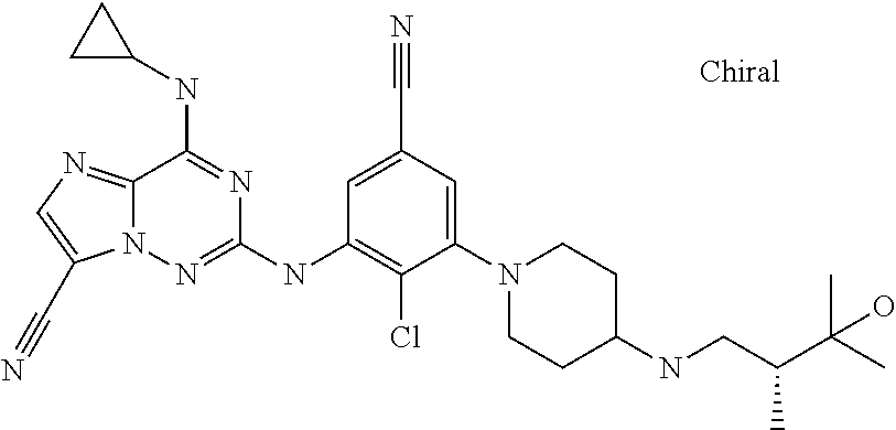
C12=NC=C(C#N)N1N=C(NC1=C(Cl)C(N3CCC(NCC(C(C)(C)O)C)CC3)=CC(C#N)=C1)N=C2NC1CC1
